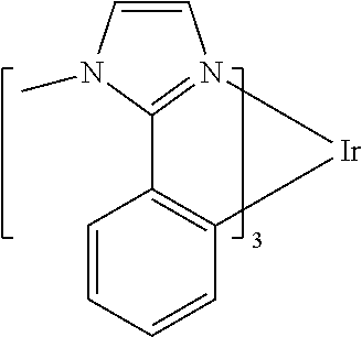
C1=CC=CC2=C1[Ir]N1=C2N(C)C=C1
